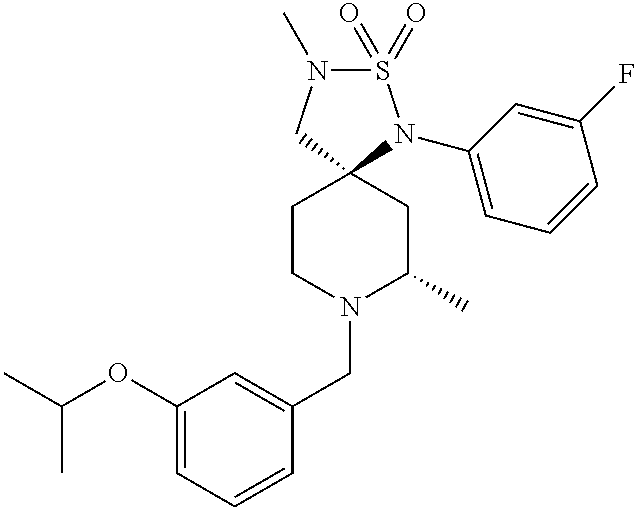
S1(=O)(=O)N(C)CC2(N1C1=CC=CC(F)=C1)CCN(CC1=CC(OC(C)C)=CC=C1)C(C)C2
